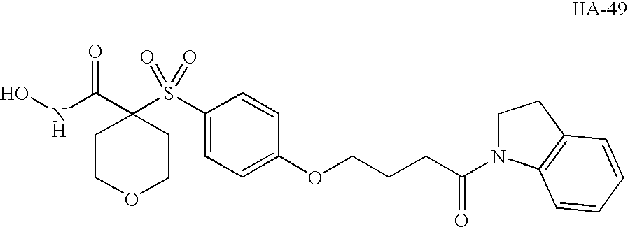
ONC(C1(S(C2=CC=C(OCCCC(=O)N3CCC4=C3C=CC=C4)C=C2)(=O)=O)CCOCC1)=O
